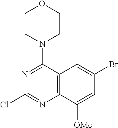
C12=C(C([OMe])=CC(Br)=C1)N=C(Cl)N=C2N1CCOCC1
